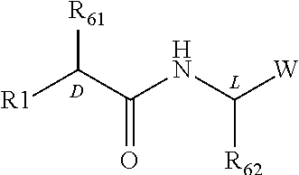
[R61]C(C(NC([W])[R62])=O)[R1].[D].[L]
